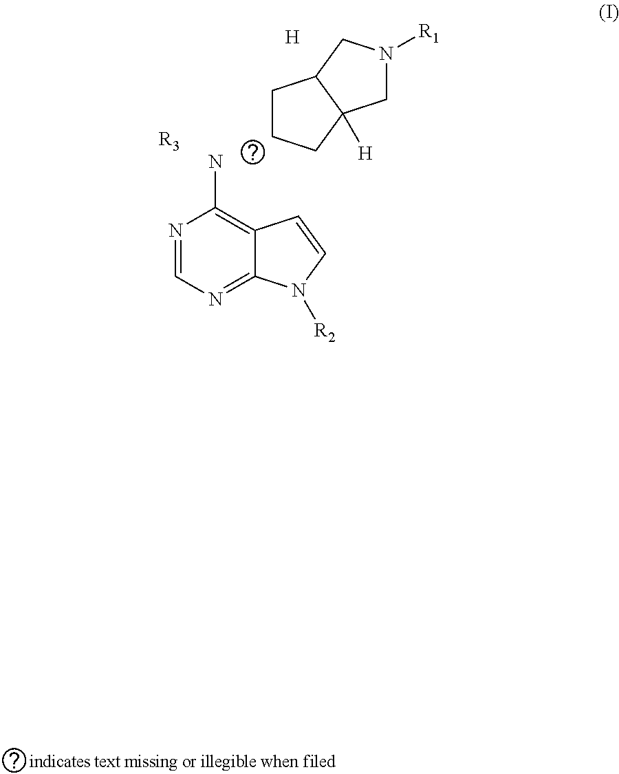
N1=CN=C2C(=C1N)C=CN2[R2].[R3].C1CCC2([H])C1CN([R1])C2.[H]
